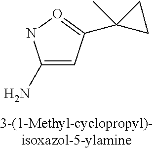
C1(N)=CC(C2(C)CC2)=ON1
